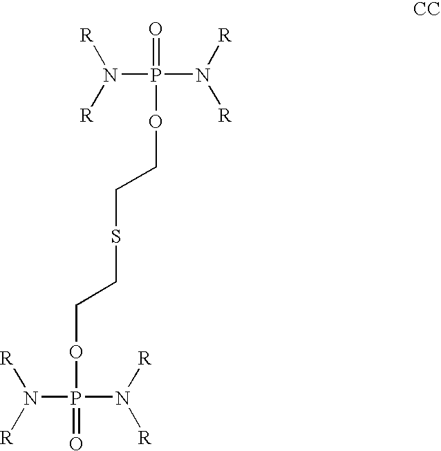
N(P(N([R])[R])(=O)OCCSCCOP(N([R])[R])(N([R])[R])=O)([R])[R]
